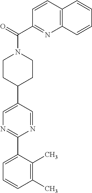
C1(C)=C(C)C(C2=NC=C(C3CCN(C(C4=NC5=C(C=C4)C=CC=C5)=O)CC3)C=N2)=CC=C1
